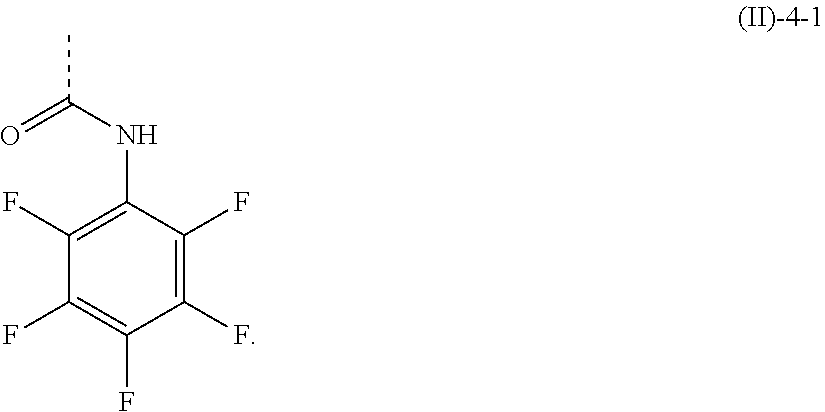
CC(=O)NC1=C(F)C(F)=C(F)C(F)=C1F
